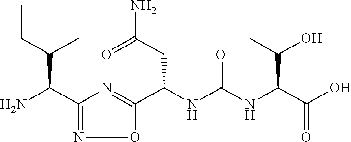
C1(C(N)C(CC)C)=NOC(C(NC(NC(C(O)=O)C(O)C)=O)CC(=O)N)=N1
